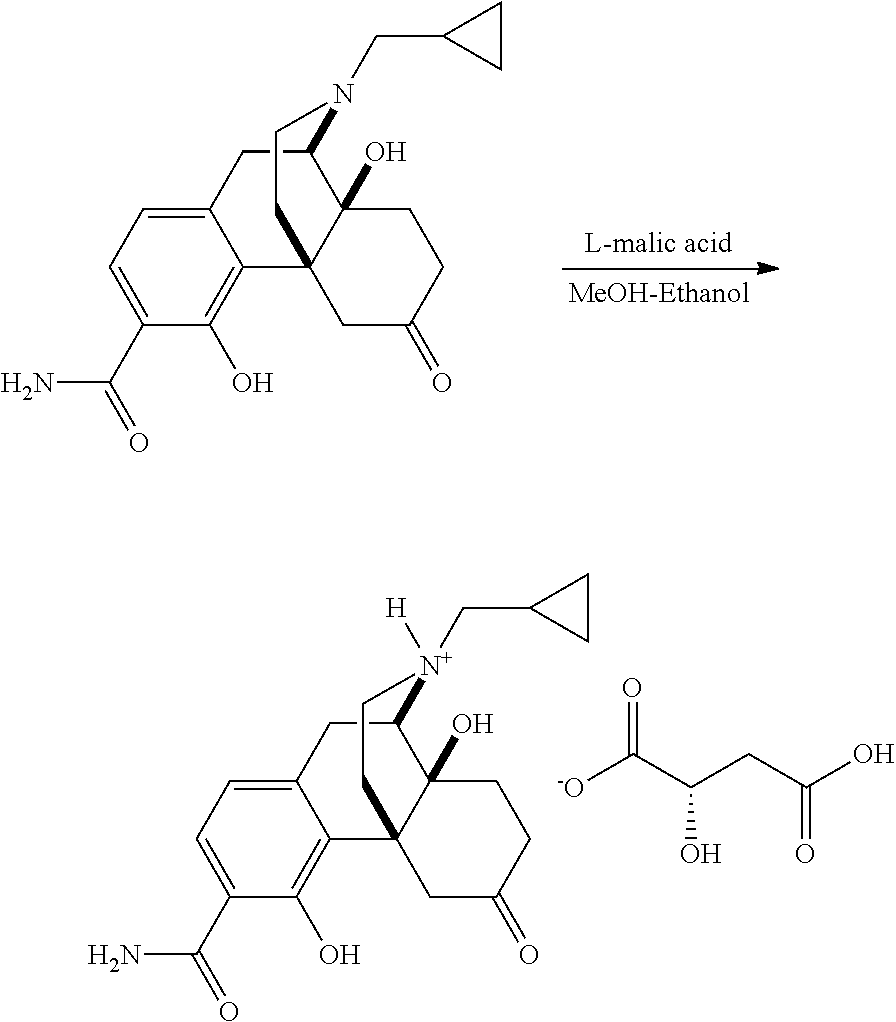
C12=CC=C(C(=O)N)C(O)=C1C13C(O)(C(C2)N(CC2CC2)CC1)CCC(=O)C3.C12=CC=C(C(=O)N)C(O)=C1C13C(O)(C(C2)[N+](CC2CC2)([H])CC1)CCC(=O)C3.[-O]C(C(CC(O)=O)O)=O
